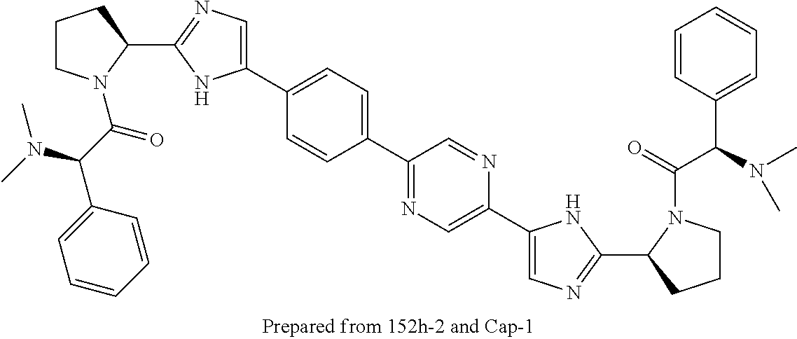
C1CN(C(C(N(C)C)C2=CC=CC=C2)=O)C(C2=NC=C(C3=CC=C(C4=NC=C(C5=CN=C(C6CCCN6C(=O)C(C6=CC=CC=C6)N(C)C)N5)N=C4)C=C3)N2)C1
